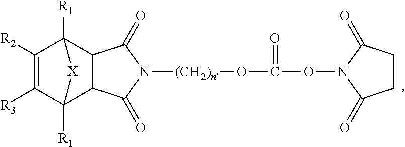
C1([R3])=C([R2])C2([R1])C3C(C1([R1])[X]2)C(=O)N([(CH2)n]OC(ON1C(=O)CCC1=O)=O)C3=O
